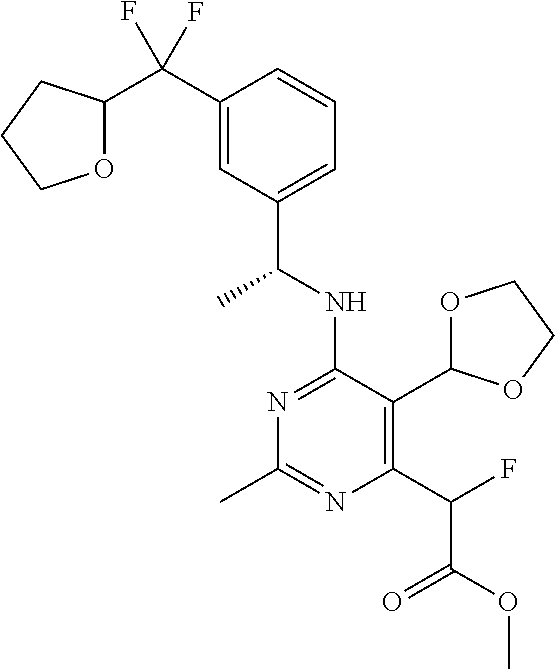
N1=C(NC(C)C2=CC=CC(C(F)(F)C3OCCC3)=C2)C(C2OCCO2)=C(C(C(=O)OC)F)N=C1C
